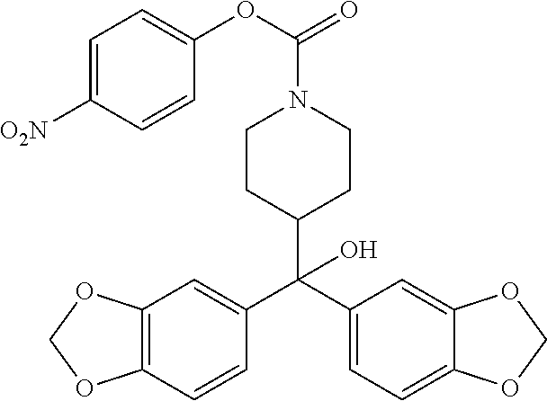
C1=C([O2N])C=CC(OC(=O)N2CCC(C(C3=CC4=C(C=C3)OCO4)(C3=CC=C4C(=C3)OCO4)O)CC2)=C1
